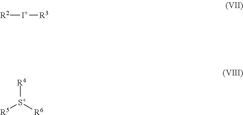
[R2][I+][R3].[R4][S+]([R6])[R5]
